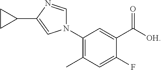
C1(N2C=NC(C3CC3)=C2)=C(C)C=C(F)C(C([OH])=O)=C1
